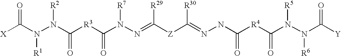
[X]C(N(N(C([R3]C(N(N=C([Z]C(=NNC([R4]C(N(N(C([Y])=O)[R6])[R5])=O)=O)[R30])[R29])[R7])=O)=O)[R2])[R1])=O
